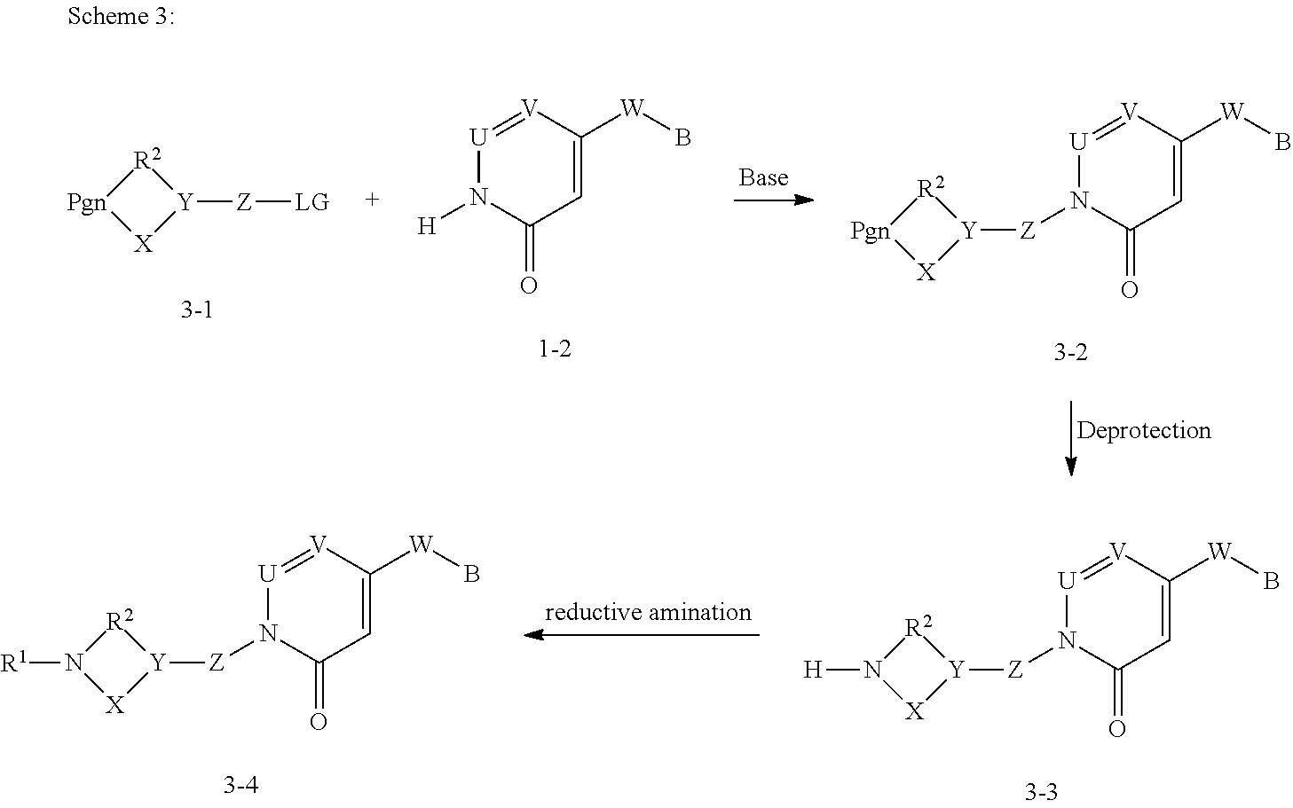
[R2]1[Pgn][X][Y]1[Z][LG].[U]1=[V]C([W]B)=CC(=O)N1[H].[U]1=[V]C([W]B)=CC(=O)N1[Z][Y]1[R2][Pgn][X]1.[U]1=[V]C([W]B)=CC(=O)N1[Z][Y]1[R2]N([H])[X]1.[U]1=[V]C([W]B)=CC(=O)N1[Z][Y]1[R2]N([R1])[X]1
